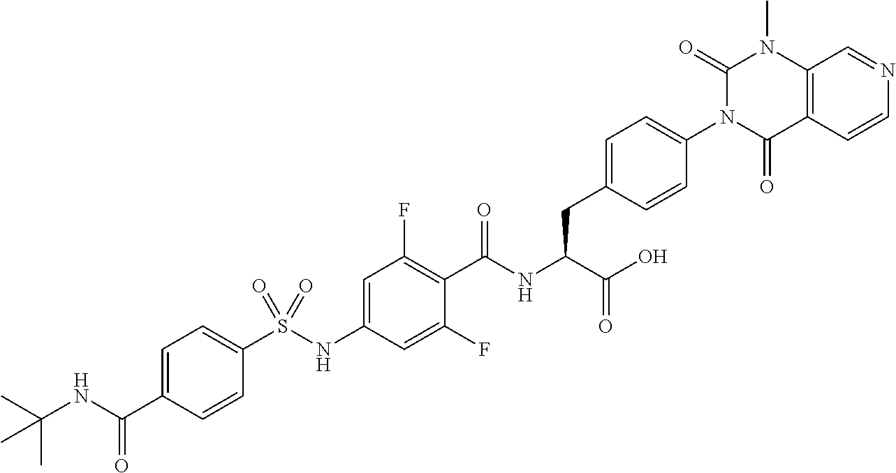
C12=C(C(=O)N(C3=CC=C(CC(C(=O)O)NC(=O)C4=C(F)C=C(NS(C5=CC=C(C(=O)NC(C)(C)C)C=C5)(=O)=O)C=C4F)C=C3)C(=O)N1C)C=CN=C2
